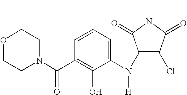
C1=CC=C(N(C2=C(Cl)C(=O)N(C)C2=O)[H])C(O)=C1C(N1CCOCC1)=O
